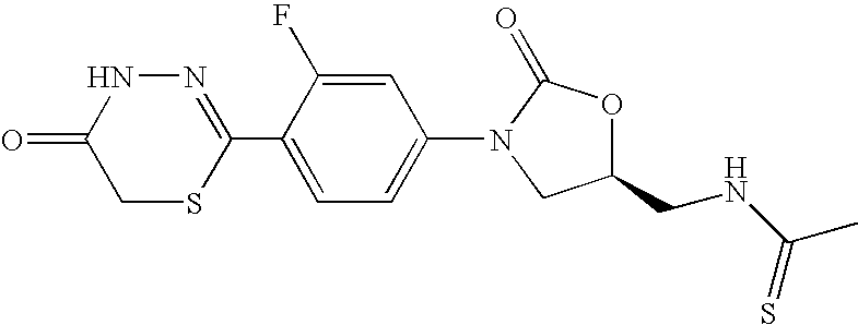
N1=C(C2=CC=C(N3CC(CNC(C)=S)OC3=O)C=C2F)SCC(=O)N1
